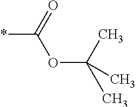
O(C(=O)*)C(C)(C)C
